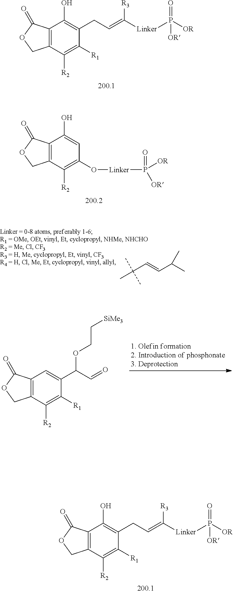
C12=C(C([R2])=C([R1])C(CC=C([Linker]P([OR])(=O)[OR])[R3])=C1O)COC2=O.C12=C(C([R2])=C(O[Linker]P(=O)([OR])[OR])C=C1O)COC2=O.C(C=CC(C)C)(C)(C)C.C12=C(C([R2])=C([R1])C(C(C=O)OCC[SiMe3])=C1)COC2=O.C12=C(C([R2])=C([R1])C(CC=C([R3])[Linker]P([OR])(=O)[OR])=C1O)COC2=O
